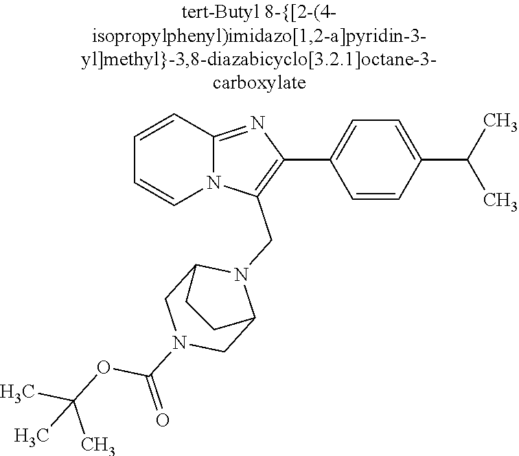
N12C(=NC(C3=CC=C(C(C)C)C=C3)=C1CN1C3CN(C(=O)OC(C)(C)C)CC1CC3)C=CC=C2
